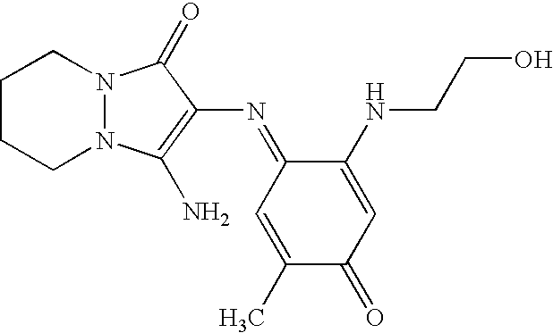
C1(NCCO)=CC(=O)C(C)=CC1=NC1=C(N)N2CCCCN2C1=O
